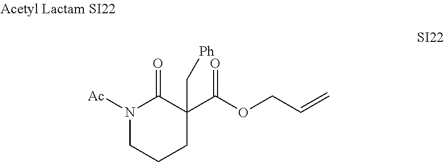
N1([Ac])CCCC(C(OCC=C)=O)(C[Ph])C1=O
